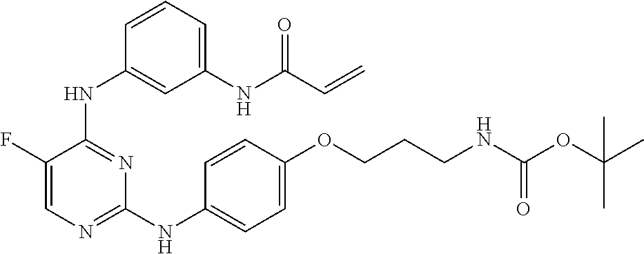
N(C1=NC=C(F)C(NC2=CC([NH]C(C=C)=O)=CC=C2)=N1)C1=CC=C(OCCCNC(OC(C)(C)C)=O)C=C1
